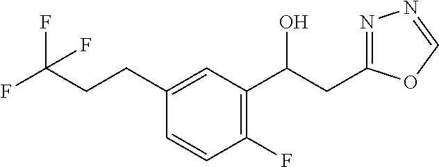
C(CCC1=CC(C(CC2=NN=CO2)O)=C(F)C=C1)(F)(F)F
